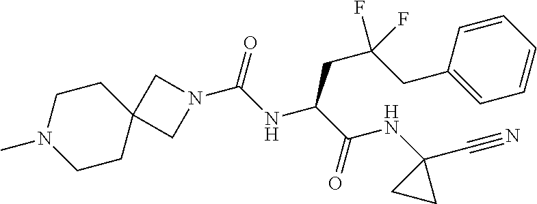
C1N(C)CCC2(C1)CN(C(NC(C(NC1(C#N)CC1)=O)CC(CC1=CC=CC=C1)(F)F)=O)C2
